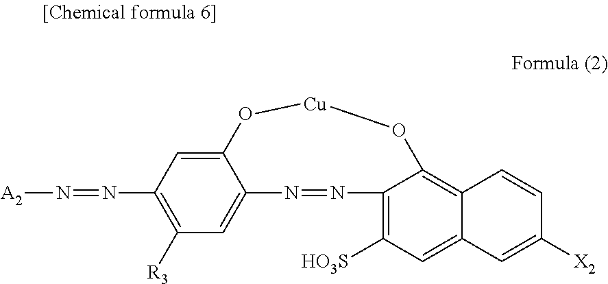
C12=CC([R3])=C(N=N[A2])C=C1O[Cu]OC1=C3C(=CC([HO3S])=C1N=N2)C=C([X2])C=C3
